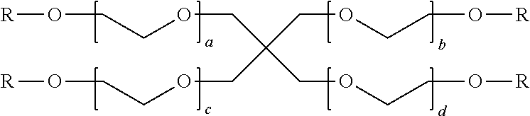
[R]OCCOCC(COCCO[R])(COCCO[R])COCCO[R]
